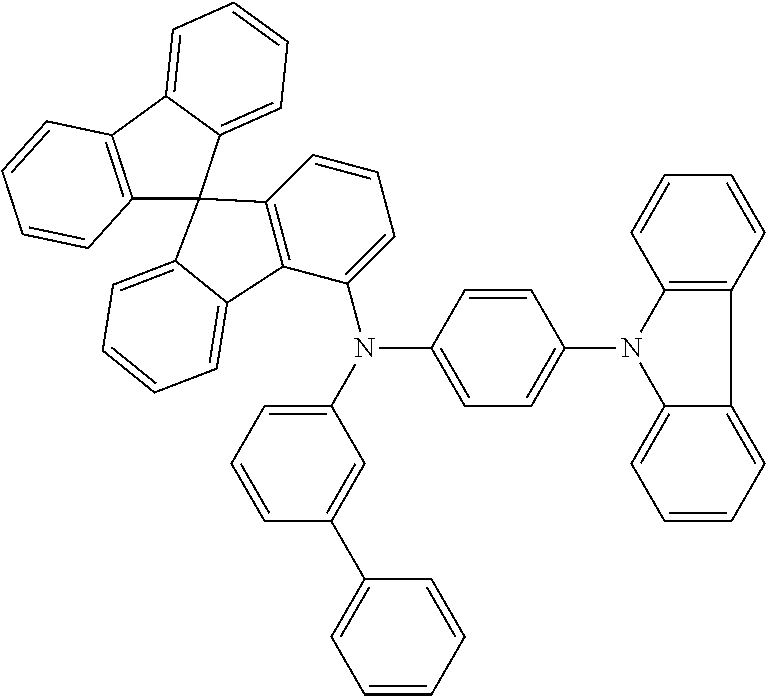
C12=C(C3=CC=CC=C3C13C1=C(C(N(C4=CC=C(N5C6=CC=CC=C6C6=C5C=CC=C6)C=C4)C4=CC=CC(C5=CC=CC=C5)=C4)=CC=C1)C1=CC=CC=C31)C=CC=C2
